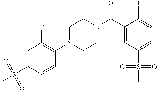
C1=C(S(C)(=O)=O)C=CC(N2CCN(C(C3=CC(S(=O)(=O)C)=CC=C3I)=O)CC2)=C1F
